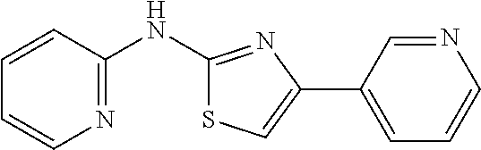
C1=CC(NC2=NC(C3=CC=CN=C3)=CS2)=NC=C1
